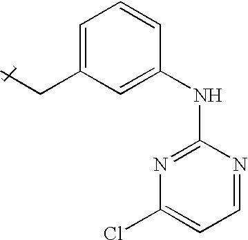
C1=CC(NC2=NC(Cl)=CC=N2)=CC(CC)=C1
